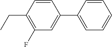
C1(F)=C(CC)C=CC(C2=CC=CC=C2)=C1
